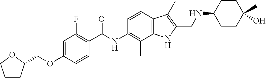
C1CC(COC2=CC(F)=C(C(NC3=C(C)C4=C(C=C3)C(C)=C(CNC3CCC(C)(O)CC3)N4)=O)C=C2)OC1
